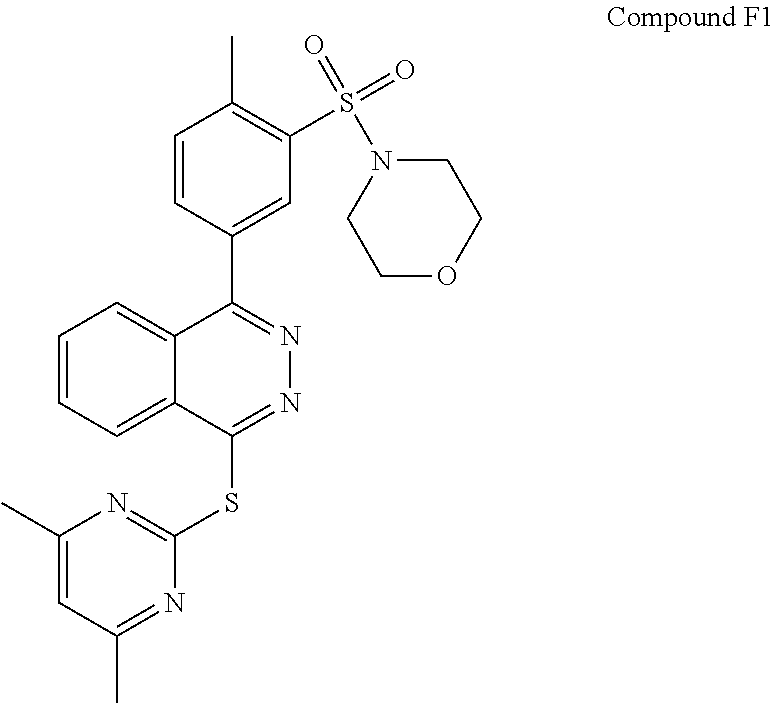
C1(C)=CC(C)=NC(SC2=NN=C(C3=CC(S(=O)(N4CCOCC4)=O)=C(C)C=C3)C3=CC=CC=C23)=N1
